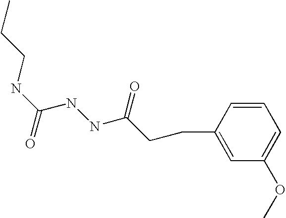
C1=CC(CCC(NNC(=O)NCCC)=O)=CC(OC)=C1
